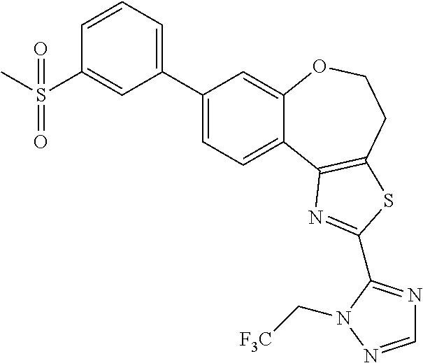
C1(C2=CC=CC(S(=O)(=O)C)=C2)=CC=C2C(=C1)OCCC1=C2N=C(C2=NC=NN2C[F3C])S1
